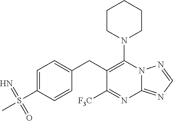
N1(C2=C(CC3=CC=C(S(C)(=N)=O)C=C3)C([F3C])=NC3=NC=NN23)CCCCC1
